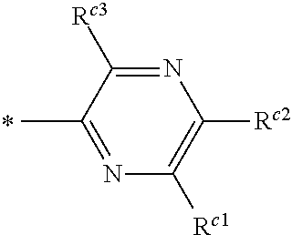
N1=C([Rc3])C(C)=NC([Rc1])=C1[Rc2]
